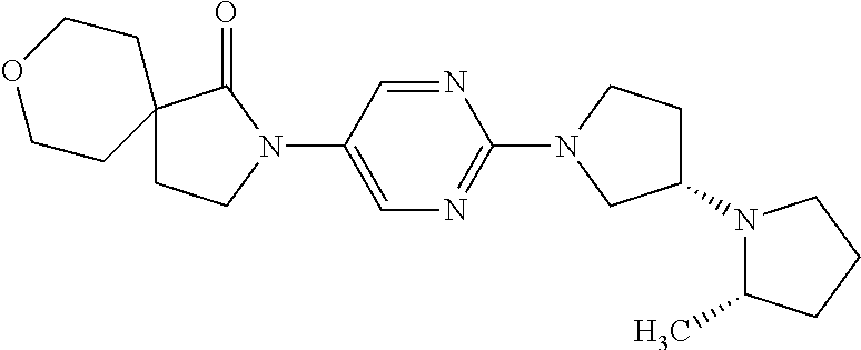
C1(N2C(=O)C3(CC2)CCOCC3)=CN=C(N2CC(N3C(C)CCC3)CC2)N=C1
